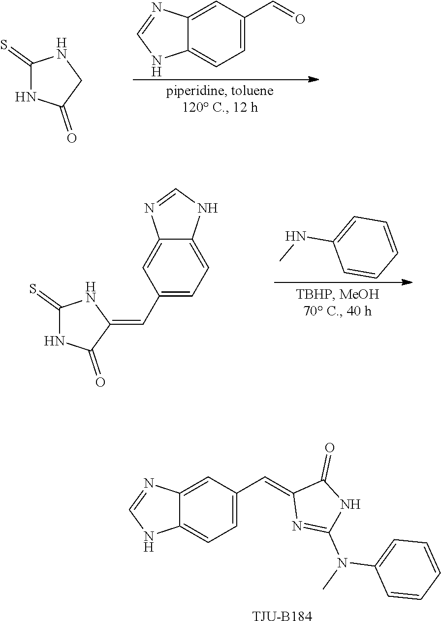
C1(=S)NC(=O)CN1.C1=C(C=O)C=C2C(=C1)NC=N2.C12=CC(C=C3NC(=S)NC3=O)=CC=C1NC=N2.C1=CC=CC=C1NC.C1=C(C=C2N=C(N(C)C3=CC=CC=C3)NC2=O)C=C2C(=C1)NC=N2.[TJU-B184]
